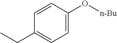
C1=C(O[n-Bu])C=CC(CC)=C1
